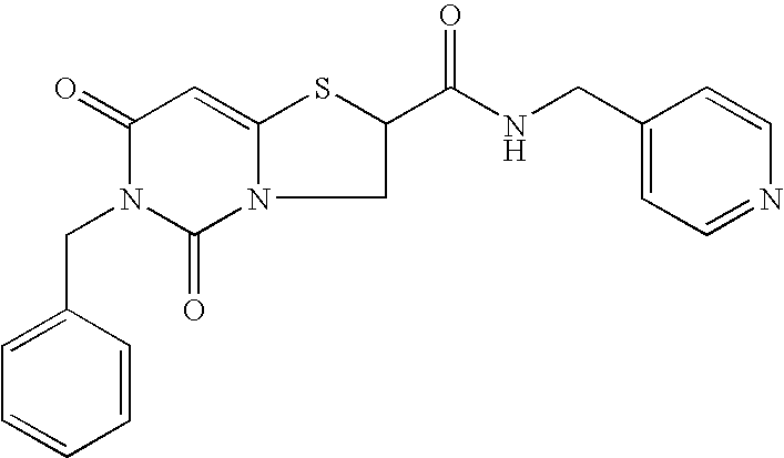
C1(=O)N(CC2=CC=CC=C2)C(=O)N2C(=C1)SC(C(NCC1=CC=NC=C1)=O)C2
